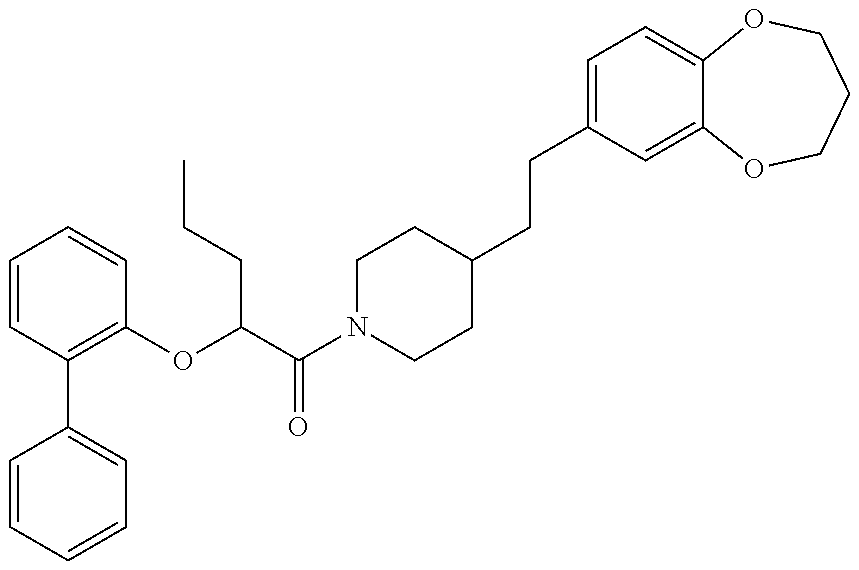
C1=CC=CC=C1C1=C(OC(C(N2CCC(CCC3=CC=C4C(=C3)OCCCO4)CC2)=O)CCC)C=CC=C1
